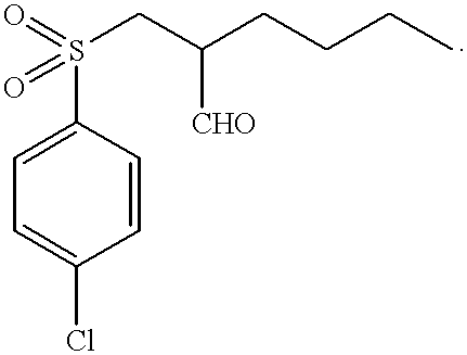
C1=C(Cl)C=CC(S(=O)(CC(CCCC)[CHO])=O)=C1
